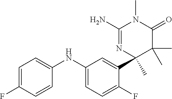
C1(N)=NC(C2=CC(NC3=CC=C(F)C=C3)=CC=C2F)(C)C(C)(C)C(=O)N1C
